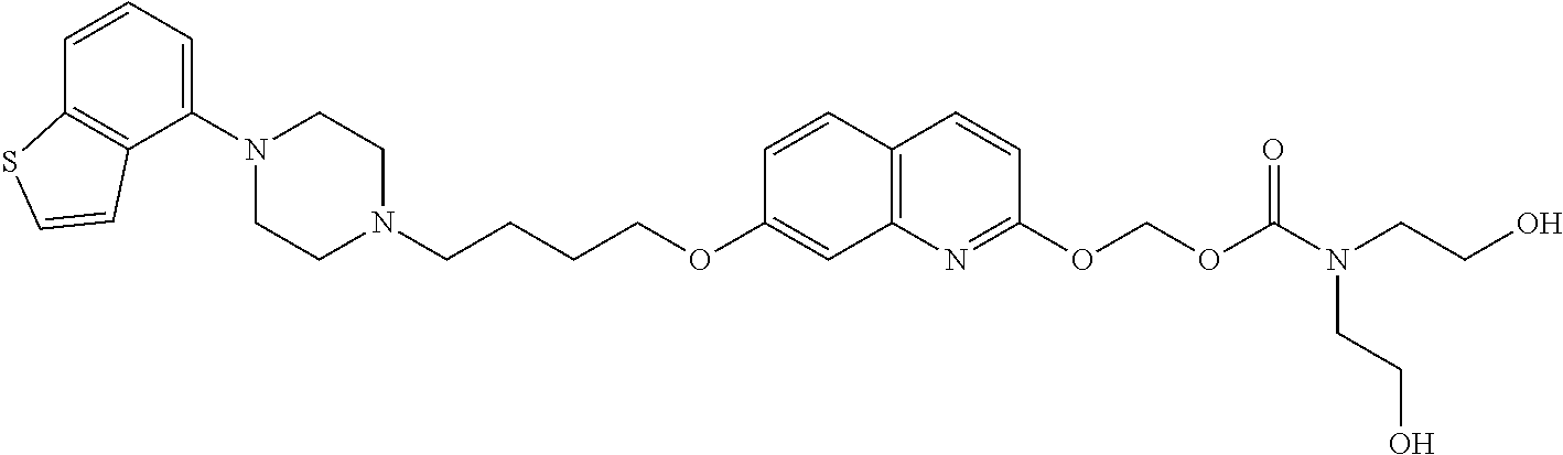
C1(N2CCN(CCCCOC3=CC4=C(C=C3)C=CC(OCOC(=O)N(CCO)CCO)=N4)CC2)=CC=CC2=C1C=CS2
